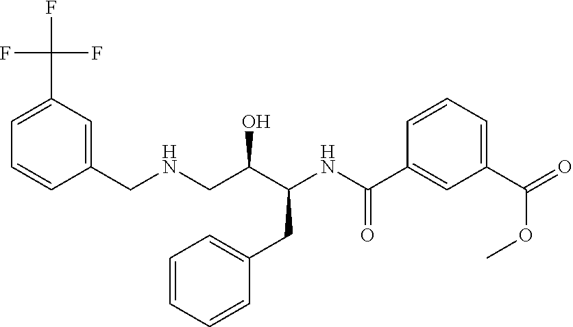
C1(CNCC(C(CC2=CC=CC=C2)NC(C2=CC(C(OC)=O)=CC=C2)=O)O)=CC(C(F)(F)F)=CC=C1
